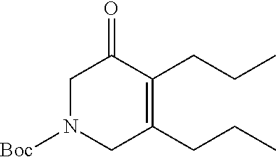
C1N([Boc])CC(CCC)=C(CCC)C1=O
